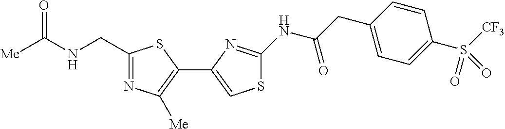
C1(CNC([Me])=O)=NC([Me])=C(C2=CSC(NC(CC3=CC=C(S([CF3])(=O)=O)C=C3)=O)=N2)S1
